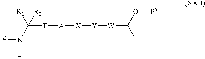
[P3]N([H])C([T][A][X][Y][W]C(O[P5])[H])([R1])[R2]
